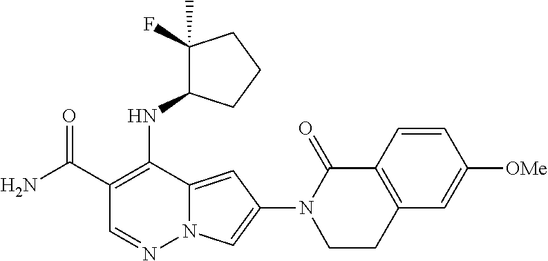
O=C(C1=C(NC2C(F)(C)CCC2)C2=CC(N3CCC4=C(C3=O)C=CC([OMe])=C4)=CN2N=C1)N
